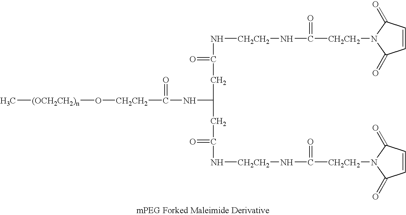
C(N[CH2CH2]NC([CH2CH2]N1C(=O)C=CC1=O)=O)(CC(CC(N[CH2CH2]NC([CH2CH2]N1C(=O)C=CC1=O)=O)=O)NC([CH2CH2]O[(OCH2CH2)n]C)=O)=O
